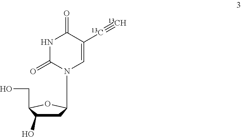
C1C(O)C(CO)OC1N1C=C([13C]#[13CH])C(=O)NC1=O
